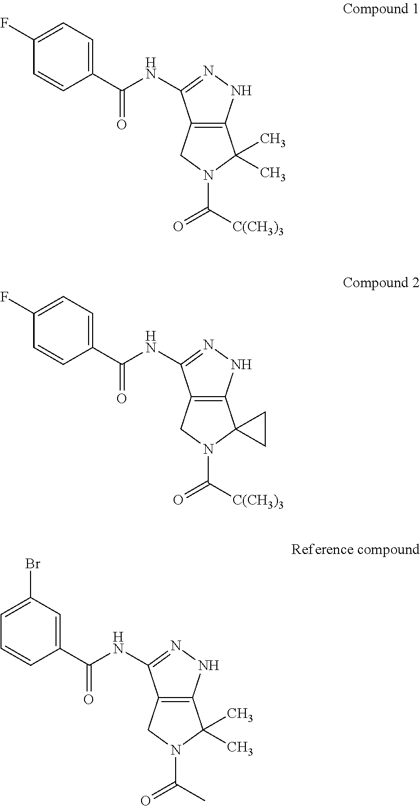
C12=C(NN=C1NC(C1=CC=C(F)C=C1)=O)C(C)(C)N(C([C(CH3)3])=O)C2.C12=C(NN=C1NC(C1=CC=C(F)C=C1)=O)C1(N(C([C(CH3)3])=O)C2)CC1.C12=C(NN=C1NC(C1=CC(Br)=CC=C1)=O)C(C)(C)N(C(C)=O)C2
